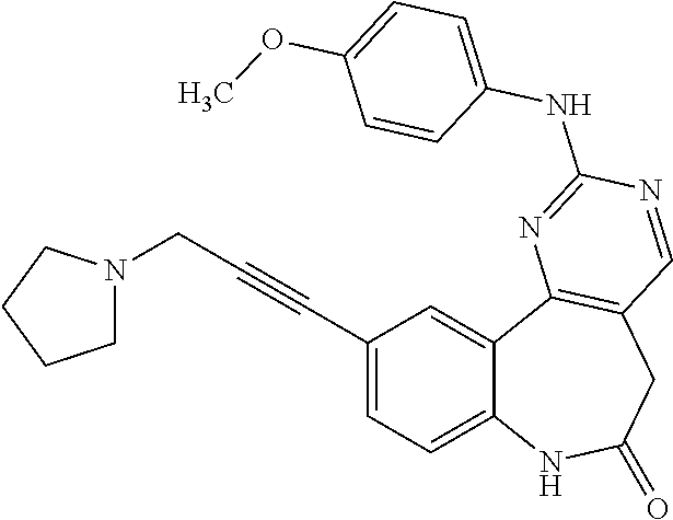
C1(C#CCN2CCCC2)=CC=C2C(=C1)C1=C(CC(=O)N2)C=NC(NC2=CC=C(OC)C=C2)=N1
